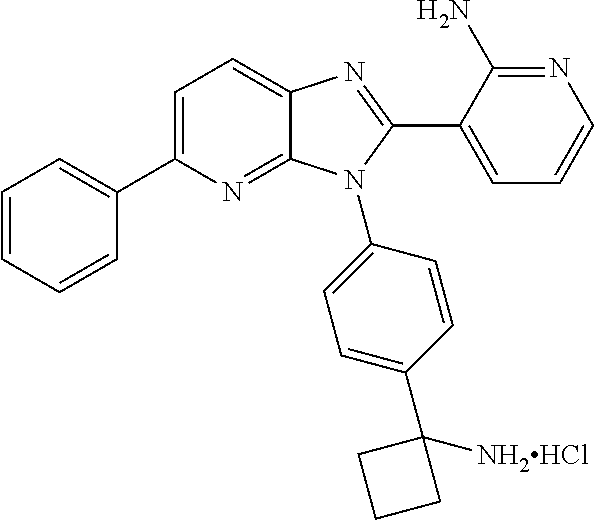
C1=CC=CC(C2=CC=C3C(=N2)N(C2=CC=C(C4([NH2HCl])CCC4)C=C2)C(C2=CC=CN=C2N)=N3)=C1
